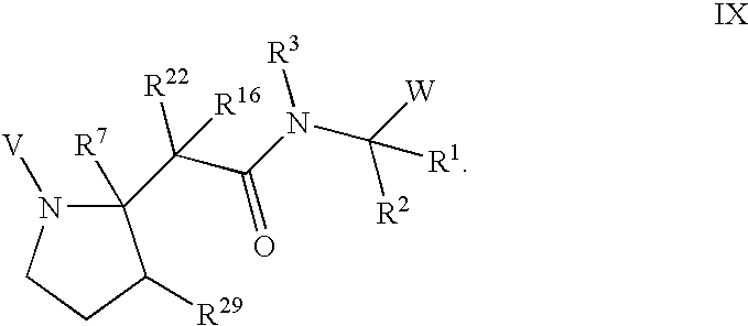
N1([V])CCC([R29])C1([R7])C([R22])(C(N(C([W])([R2])[R1])[R3])=O)[R16]
